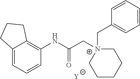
[Y].C12=CC=CC(NC(C[N+]3(CC4=CC=CC=C4)CCCCC3)=O)=C1CCC2
